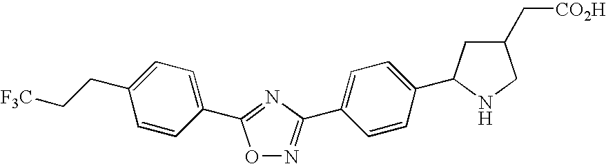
O1N=C(C2=CC=C(C3CC(C[CO2H])CN3)C=C2)N=C1C1=CC=C(CC[F3C])C=C1
